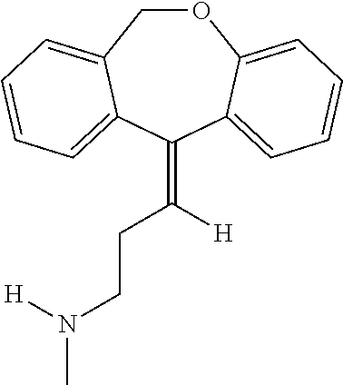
O1CC2=CC=CC=C2C(=C(CCN(C)[H])[H])C2=CC=CC=C12
